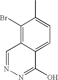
C1(Br)=C2C(=CC=C1C)C(O)=NN=C2
